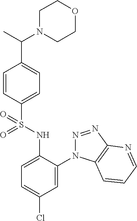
C1=CC(S(NC2=CC=C(Cl)C=C2N2N=NC3=C2C=CC=N3)(=O)=O)=CC=C1C(N1CCOCC1)C
